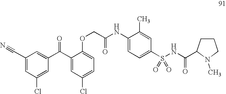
C1(C#N)=CC(Cl)=CC(C(C2=CC(Cl)=CC=C2OCC(NC2=CC=C(S(NC(=O)C3CCCN3C)(=O)=O)C=C2C)=O)=O)=C1
